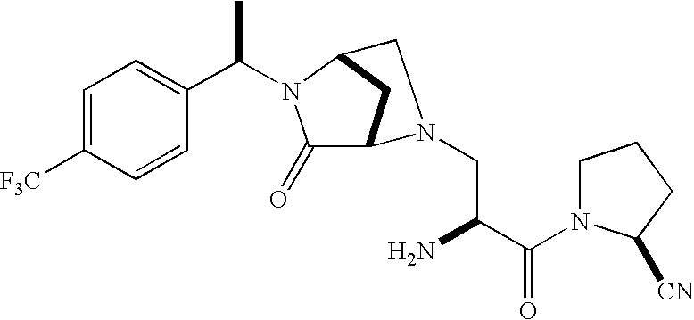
C1=C([F3C])C=CC(C(N2C(=O)C3CC2CN3CC(C(N2CCCC2[CN])=O)N)C)=C1
